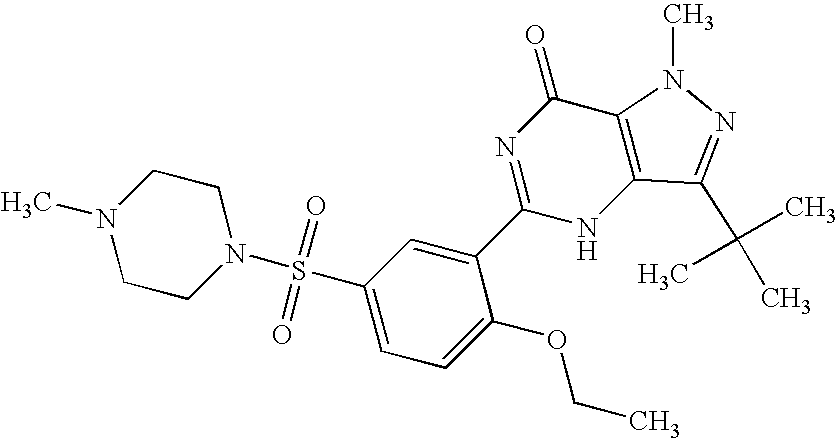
C1N(C)CCN(S(C2=CC=C(OCC)C(C3=NC(=O)C4=C(N3)C(C(C)(C)C)=NN4C)=C2)(=O)=O)C1
